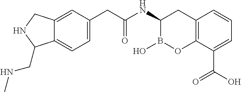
C12=C(C(C(O)=O)=CC=C1)OB(O)C(NC(=O)CC1=CC=C3C(=C1)CNC3CNC)C2
